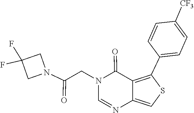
N1=CN(CC(N2CC(F)(F)C2)=O)C(=O)C2=C(C3=CC=C([CF3])C=C3)SC=C12
